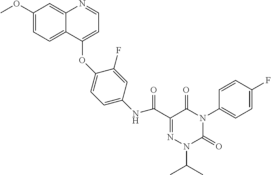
C1(OC)=CC=C2C(=C1)N=CC=C2OC1=CC=C(NC(C2=NN(C(C)C)C(=O)N(C3=CC=C(F)C=C3)C2=O)=O)C=C1F
